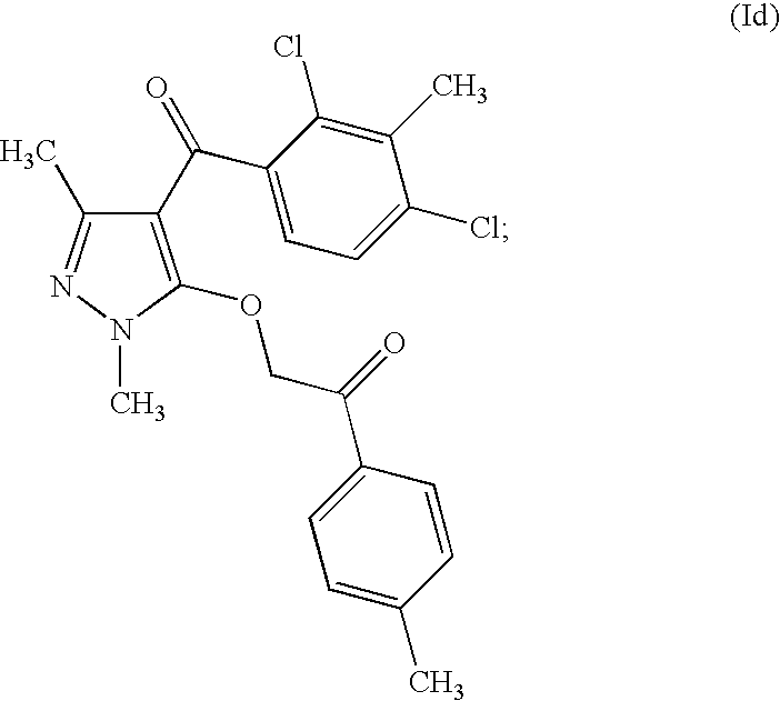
C1(C(=O)C2=CC=C(Cl)C(C)=C2Cl)=C(OCC(C2=CC=C(C)C=C2)=O)N(C)N=C1C
